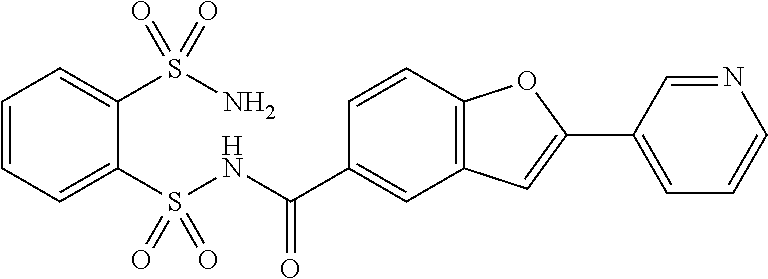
C1=CC=C(S(NC(C2=CC3=C(C=C2)OC(C2=CC=CN=C2)=C3)=O)(=O)=O)C(S(N)(=O)=O)=C1
